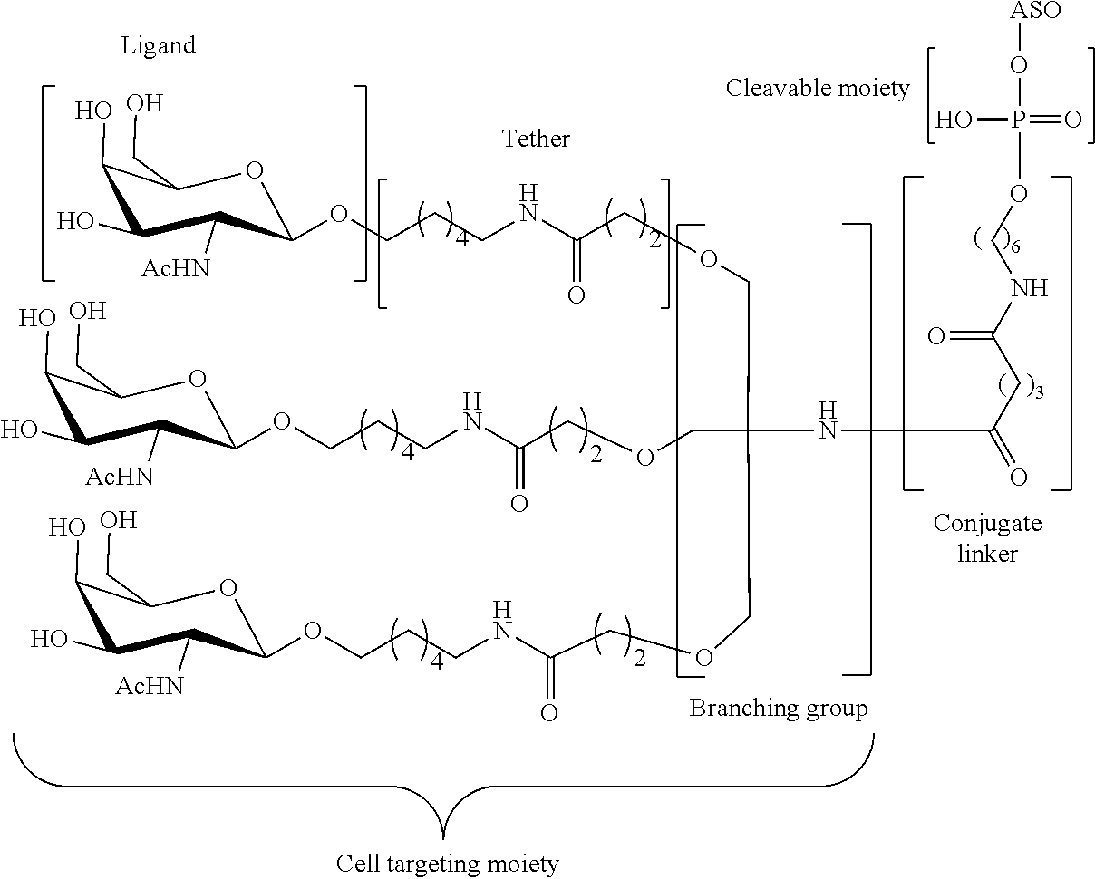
O1C(CO)C(O)C(O)C([AcHN])C1OCCCNC(COCC(COCC(NCCCOC1OC(CO)C(O)C(O)C1[AcHN])=O)(COCC(NCCCOC1OC(CO)C(O)C(O)C1[AcHN])=O)NC(CC(NCOP(=O)(O)O[ASO])=O)=O)=O
